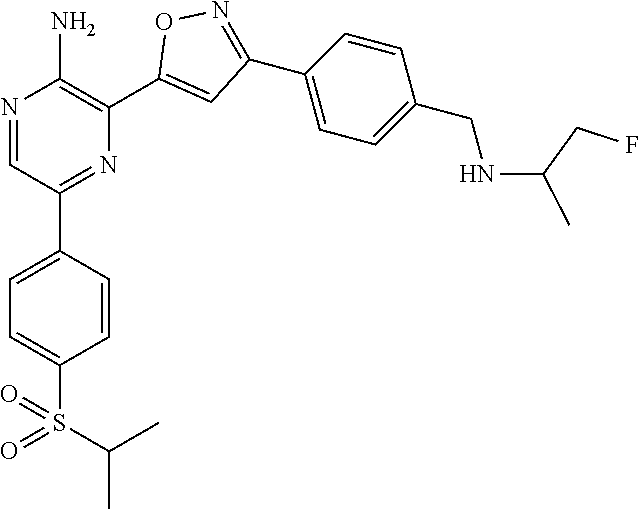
N1=CC(C2=CC=C(S(=O)(C(C)C)=O)C=C2)=NC(C2=CC(C3=CC=C(CNC(CF)C)C=C3)=NO2)=C1N
